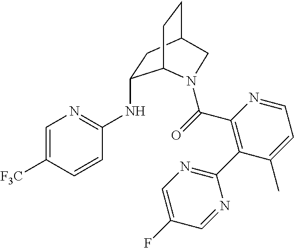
C1=C([F3C])C=CC(NC2CC3CCC2N(C(=O)C2=C(C4=NC=C(F)C=N4)C(C)=CC=N2)C3)=N1
